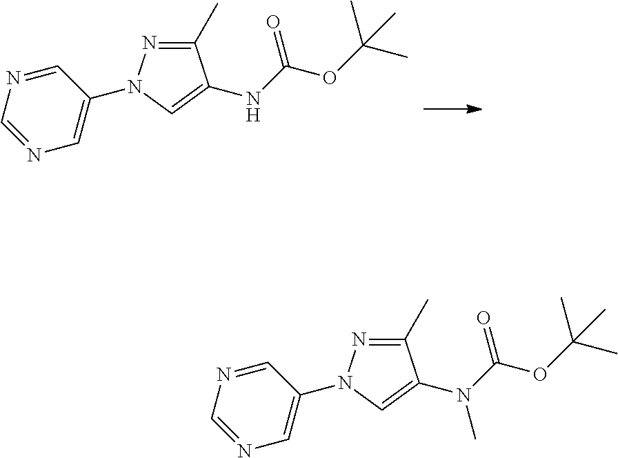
N(C(OC(C)(C)C)=O)C1=CN(C2=CN=CN=C2)N=C1C.N(C(OC(C)(C)C)=O)(C1=CN(C2=CN=CN=C2)N=C1C)C
